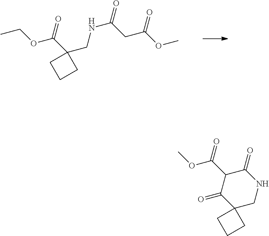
CCOC(C1(CNC(=O)CC(OC)=O)CCC1)=O.O(C(=O)C1C(=O)NCC2(C1=O)CCC2)C
